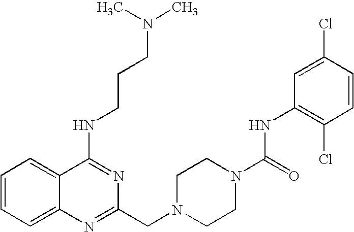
C1=CC=C2C(=C1)C(NCCCN(C)C)=NC(CN1CCN(C(=O)NC3=C(Cl)C=CC(Cl)=C3)CC1)=N2
